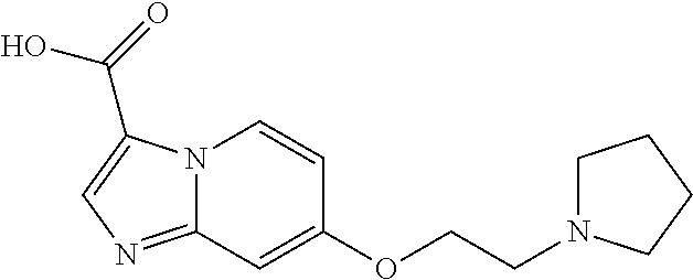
N12C(=NC=C1C(=O)O)C=C(OCCN1CCCC1)C=C2
